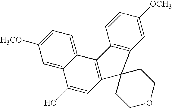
C12=CC=C([H3CO])C=C1C(O)=CC1=C2C2=C(C=C([OCH3])C=C2)C12CCOCC2
